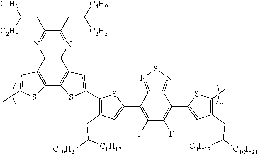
C12=C(C3=C(C4=C1C=C(C1=C(CC([C10H21])[C8H17])C=C(C5=C(F)C(F)=C(C6=CC(CC([C10H21])[C8H17])=C(C)S6)C6=NSN=C56)S1)S4)SC(C)=C3)N=C(CC([C4H9])[C2H5])C(CC([C4H9])[C2H5])=N2
